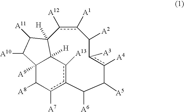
c1([A12])c([A1])C([A2])c([A3])c([A4])C([A5])C([A6])c2c([A7])C([A8])C3([A9])C([H])(C1([H])C([A11])C3[A10])c2[A13]
